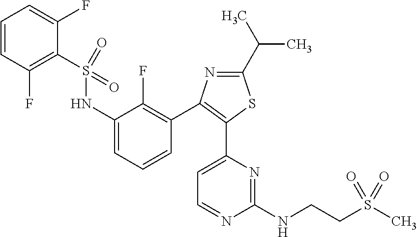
C1(C(C)C)=NC(C2=C(F)C(NS(C3=C(F)C=CC=C3F)(=O)=O)=CC=C2)=C(C2=CC=NC(NCCS(C)(=O)=O)=N2)S1
